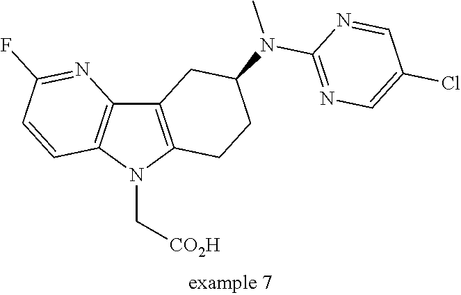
C12=C(N(C[CO2H])C3=C1CC(N(C)C1=NC=C(Cl)C=N1)CC3)C=CC(F)=N2
